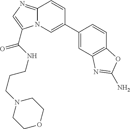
N12C(=NC=C1C(NCCCN1CCOCC1)=O)C=CC(C1=CC3=C(C=C1)OC(N)=N3)=C2
